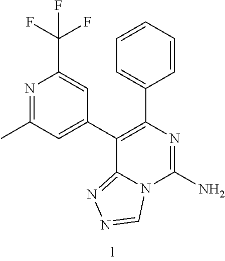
N1=C(C)C=C(C2=C(C3=CC=CC=C3)N=C(N)N3C2=NN=C3)C=C1C(F)(F)F
